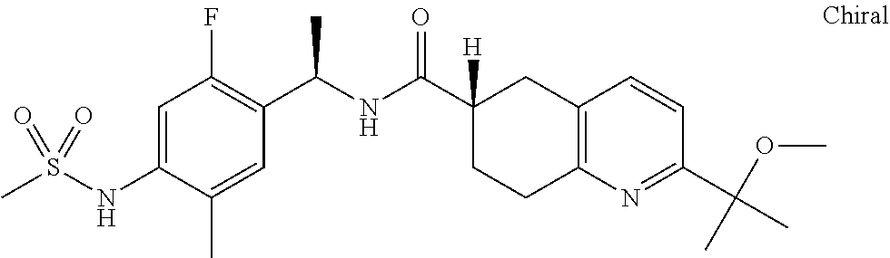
C1=C(NS(C)(=O)=O)C(C)=CC(C(NC(C2([H])CCC3=C(C2)C=CC(C(C)(OC)C)=N3)=O)C)=C1F
